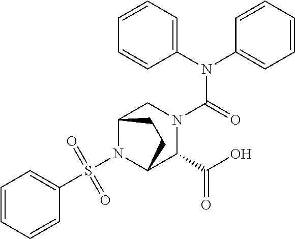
S(N1C2C(C(O)=O)N(C(N(C3=CC=CC=C3)C3=CC=CC=C3)=O)CC1CC2)(C1=CC=CC=C1)(=O)=O
